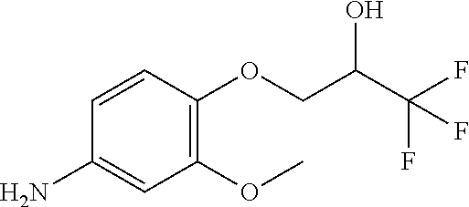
C1=CC(OCC(O)C(F)(F)F)=C(OC)C=C1N
